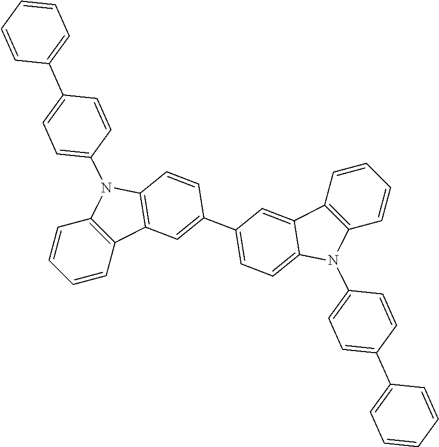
C1=CC2=C(C=C1)N(C1=CC=C(C3=CC=CC=C3)C=C1)C1=C2C=C(C2=CC=C3C(=C2)C2=C(N3C3=CC=C(C4=CC=CC=C4)C=C3)C=CC=C2)C=C1
